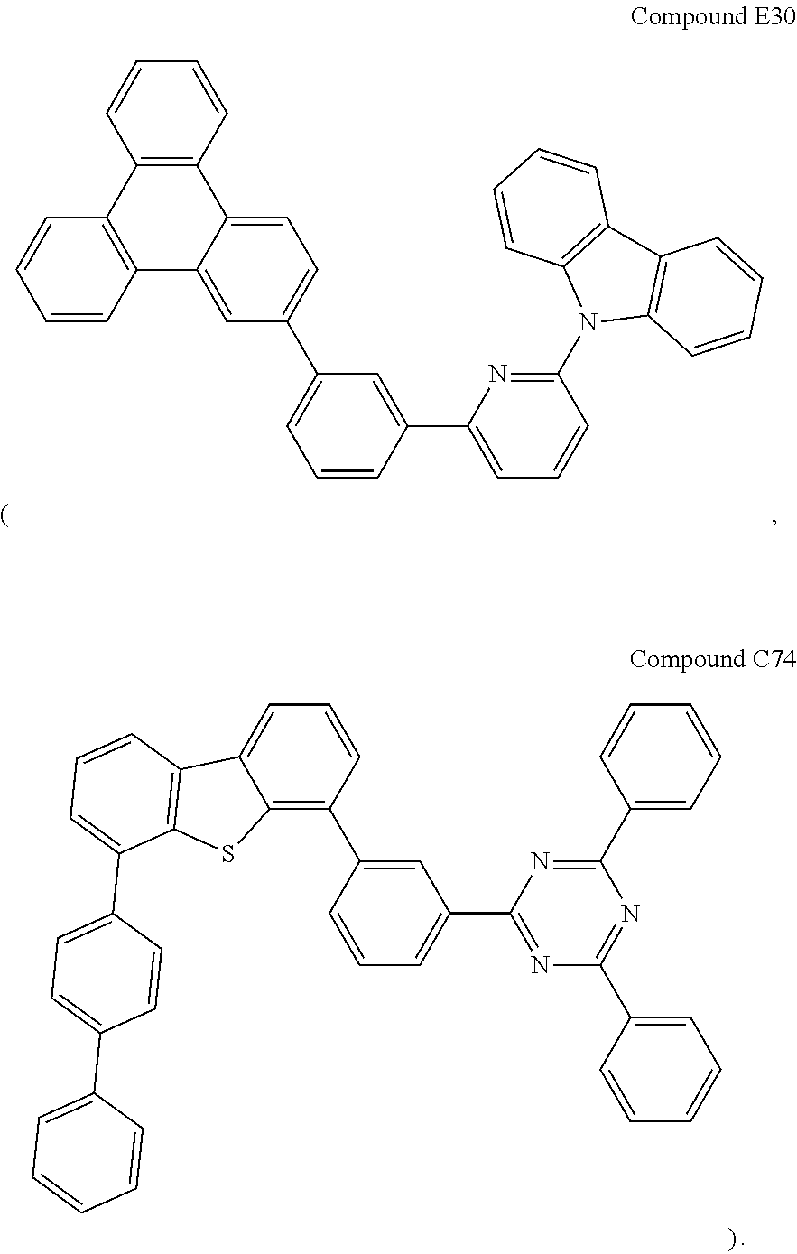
C1=CC2=C(C=C1)C1=C(C3=CC(C4=CC=CC(C5=CC=CC(N6C7=C(C8=C6C=CC=C8)C=CC=C7)=N5)=C4)=CC=C23)C=CC=C1.C1=CC(C2=CC(C3=NC(C4=CC=CC=C4)=NC(C4=CC=CC=C4)=N3)=CC=C2)=C2C(=C1)C1=C(S2)C(C2=CC=C(C3=CC=CC=C3)C=C2)=CC=C1
